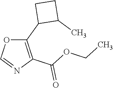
C1(C2C(C)CC2)=C(C(OCC)=O)N=CO1
